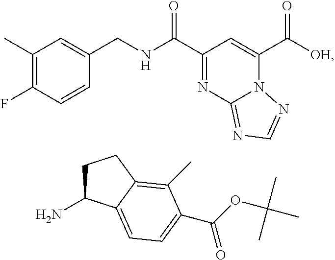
C1(C)=C(F)C=CC(CNC(C2=NC3=NC=NN3C(C([OH])=O)=C2)=O)=C1.C1C(N)C2=CC=C(C(OC(C)(C)C)=O)C(C)=C2C1
